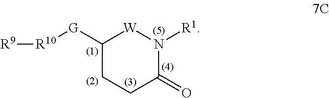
C1([G][R10][R9])CCC(=O)N([R1])[W]1
